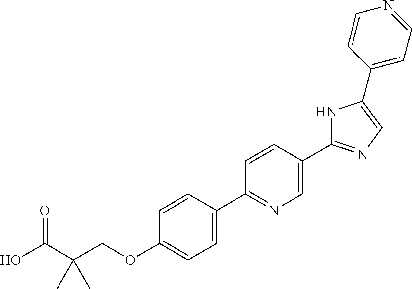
OC(C(COC1=CC=C(C2=NC=C(C3=NC=C(C4=CC=NC=C4)N3)C=C2)C=C1)(C)C)=O
